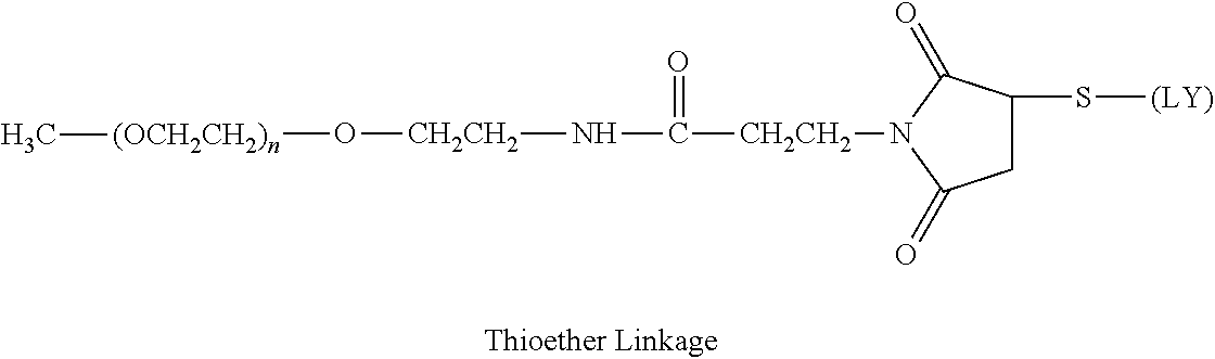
[CH2CH2](N1C(=O)CC(S[(LY)])C1=O)C(N[CH2CH2]O[(OCH2CH2)n]C)=O
